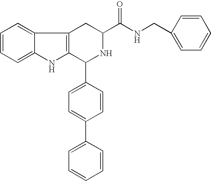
C12=CC=CC=C1NC1=C2CC(C(NCC2=CC=CC=C2)=O)NC1C1=CC=C(C2=CC=CC=C2)C=C1
